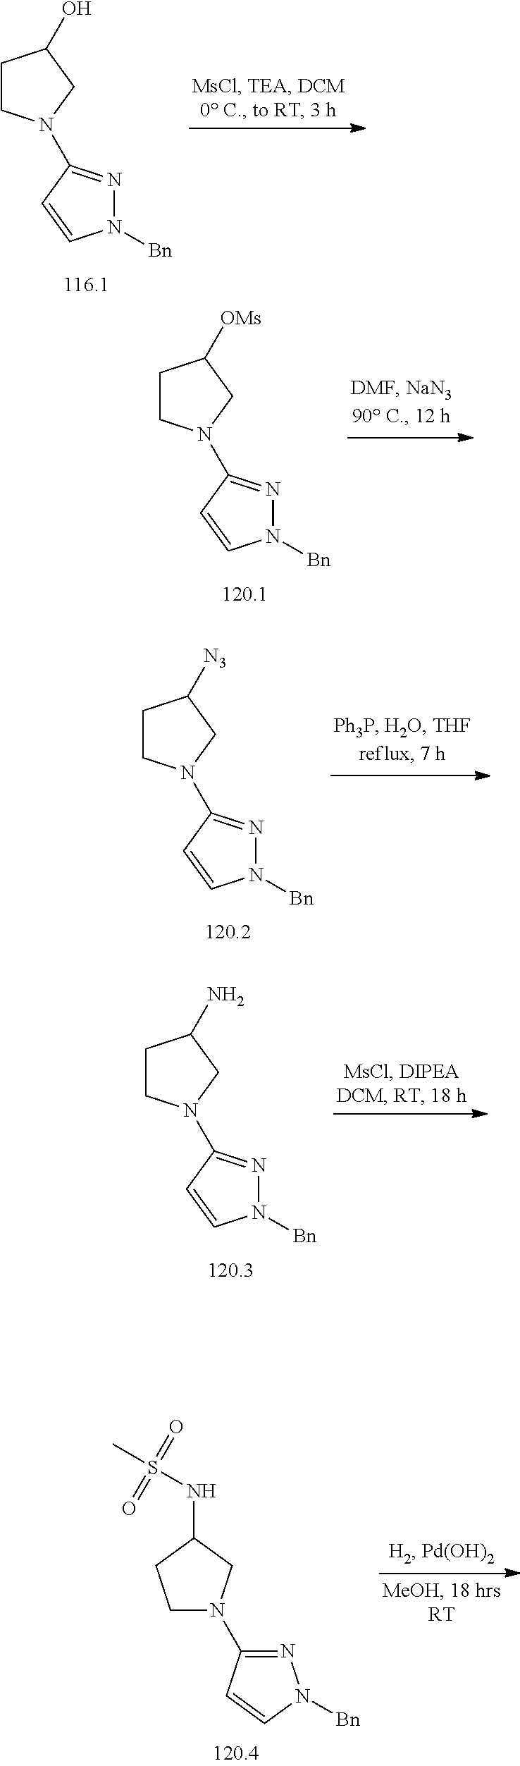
N1([Bn])N=C(N2CCC(O)C2)C=C1.N1([Bn])N=C(N2CCC([OMs])C2)C=C1.N1([Bn])N=C(N2CCC([N3])C2)C=C1.N1([Bn])N=C(N2CCC(N)C2)C=C1.C1N(C2=NN([Bn])C=C2)CC(NS(C)(=O)=O)C1
